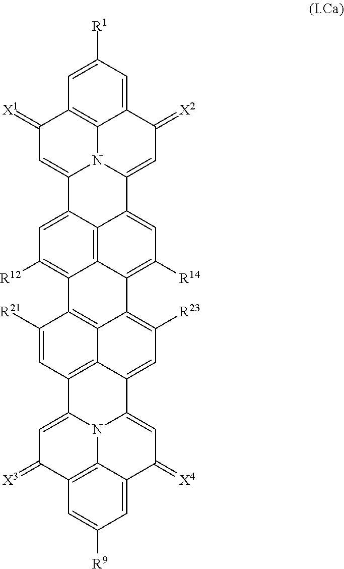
C1=C([R1])C=C2C3=C1C(=[X1])C=C1N3C(=CC2=[X2])C2=CC([R14])=C3C4=C2C1=CC([R12])=C4C1=C2C3=C([R23])C=C3C2=C(C=C1[R21])C1=CC(=[X3])C2=C4N1C3=CC(=[X4])C4=CC([R9])=C2
